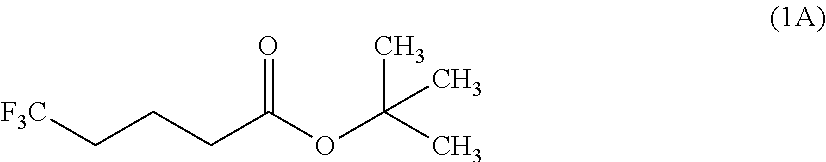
[F3C]CCCC(OC(C)(C)C)=O
